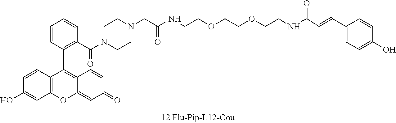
C12=C(C=CC(O)=C1)C(C1=C(C(N3CCN(CC(NCCOCCOCCNC(C=CC4=CC=C(O)C=C4)=O)=O)CC3)=O)C=CC=C1)=C1C(=CC(=O)C=C1)O2
